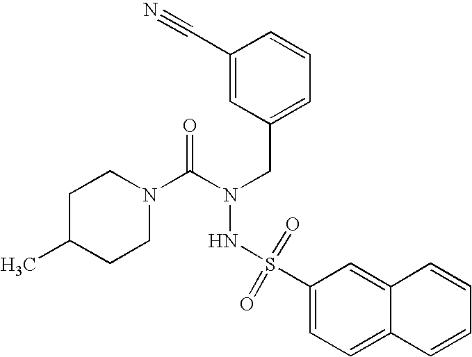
C1C(C)CCN(C(N(CC2=CC=CC(C#N)=C2)NS(=O)(=O)C2=CC=C3C(=C2)C=CC=C3)=O)C1
